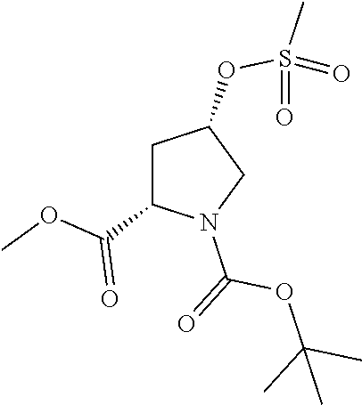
C1C(C(=O)OC)N(C(=O)OC(C)(C)C)CC1OS(=O)(C)=O
